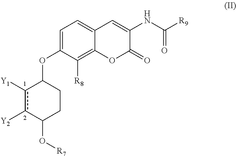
C1=C(OC2c([Y1])c([Y2])C(O[R7])CC2)C([R8])=C2C(=C1)C=C(NC([R9])=O)C(=O)O2
